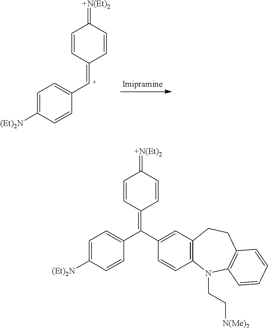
C1=C([(Et)2N])C=CC([C+]=C2C=CC(=[+N(Et)2])C=C2)=C1.C1=C([(Et)2N])C=CC(C(=C2C=CC(=[+N(Et)2])C=C2)C2=CC3=C(C=C2)N(CC[N(Me)2])C2=C(CC3)C=CC=C2)=C1
